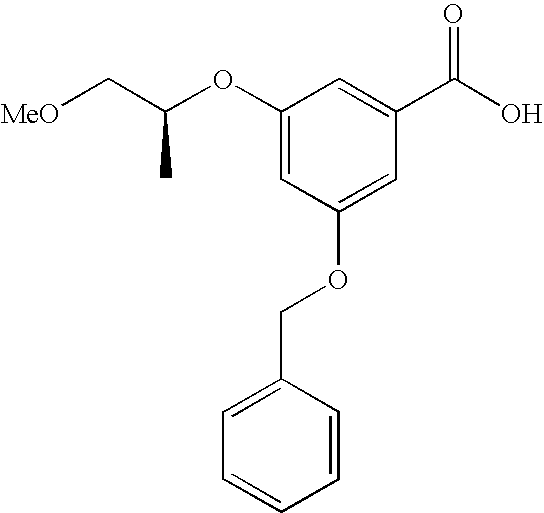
O(C1=CC(OCC2=CC=CC=C2)=CC(C(O)=O)=C1)C(C[MeO])C
